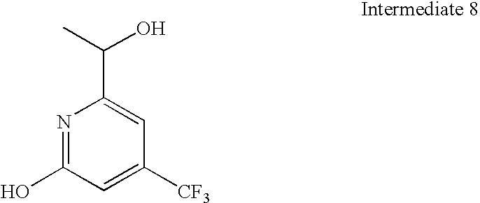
N1=C(O)C=C([CF3])C=C1C(O)C
